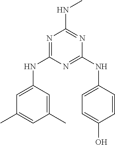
N1=C(NC2=CC(C)=CC(C)=C2)N=C(NC2=CC=C(O)C=C2)N=C1NC
